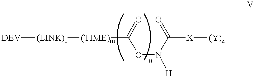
[DEV][(LINK)1][(TIME)m]C(=O)ON(C([X][(Y)z])=O)[H]
